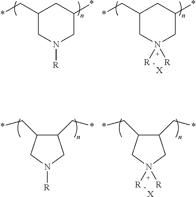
C1(C*)CN([R])CC(*)C1.C1(C*)CN([R])([R])CC(*)C1.[X].C1(C*)C(C*)CN([R])C1.C1(C*)C(C*)CN([R])([R])C1.[X]
